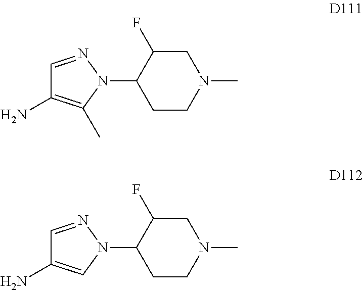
C1=NN(C2CCN(C)CC2F)C(C)=C1N.C1=NN(C2CCN(C)CC2F)C=C1N
